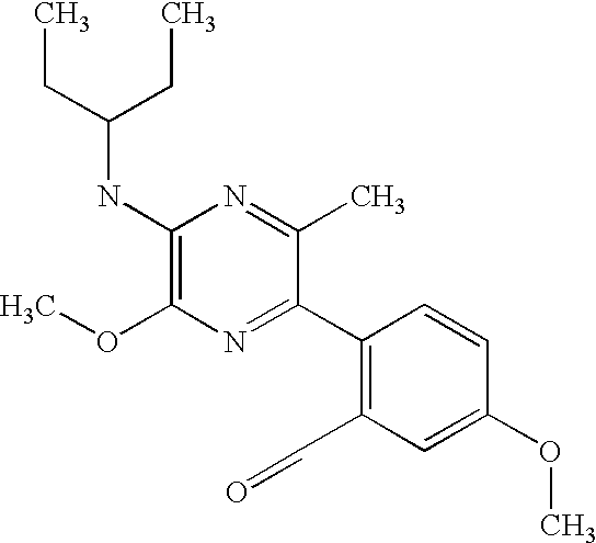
C1(NC(CC)CC)=C(OC)N=C(C2=C(C=O)C=C(OC)C=C2)C(C)=N1
